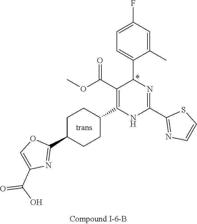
C1=C(C)C(C2N=C(C3=NC=CS3)NC(C3CCC(C4=NC(C(O)=O)=CO4)CC3)=C2C(OC)=O)=CC=C1F
